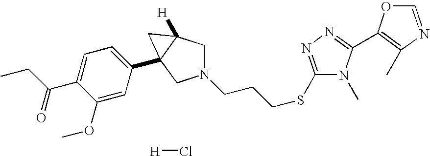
[H]Cl.C1(SCCCN2CC3([H])C(C4=CC=C(C(=O)CC)C(OC)=C4)(C2)C3)=NN=C(C2=C(C)N=CO2)N1C
